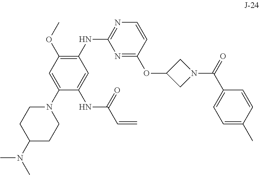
C1=C(N2CCC(N(C)C)CC2)C(NC(C=C)=O)=CC(NC2=NC=CC(OC3CN(C(=O)C4=CC=C(C)C=C4)C3)=N2)=C1OC
